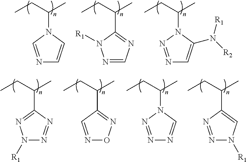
N1=CN(C(CC)C)C=C1.N1=CN=C(C(CC)C)N1[R1].N1=NN(C(CC)C)C(N([R2])[R1])=C1.C1(C(CC)C)=NN([R1])N=N1.C1(C(CC)C)=NON=C1.N1(C(CC)C)N=NN=C1.C1(C(CC)C)=CN([R1])N=N1
